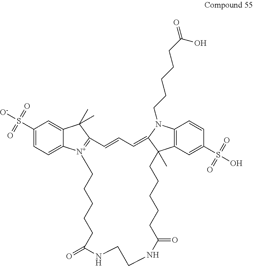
C1(S([O-])(=O)=O)=CC=C2C(=C1)C(C)(C)C1=[N+]2CCCCCC(=O)NCCNC(=O)CCCCCC2(C)C3=C(C=CC(S(O)(=O)=O)=C3)N(CCCCCC(O)=O)C2=CC=C1
